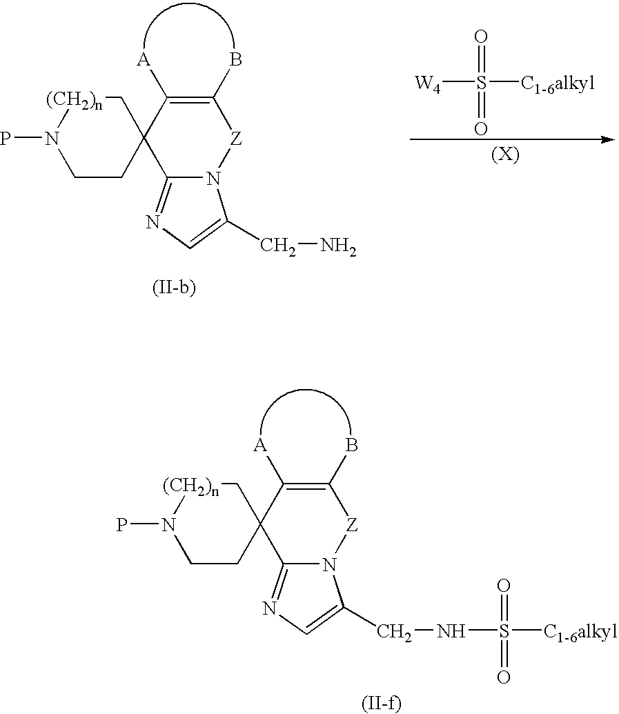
C1CC2(C[(CH2)n]N1P)C1=NC=C(CN)N1[Z]C(B)=C2[A].[W4]S([C1-6alkyl])(=O)=O.C1CC2(C[(CH2)n]N1P)C1=NC=C(CNS([C1-6alkyl])(=O)=O)N1[Z]C(B)=C2[A]
